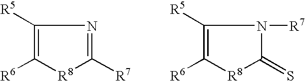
C1([R5])=C([R6])[R8]C([R7])=N1.C1([R5])=C([R6])[R8]C(=S)N1[R7]
